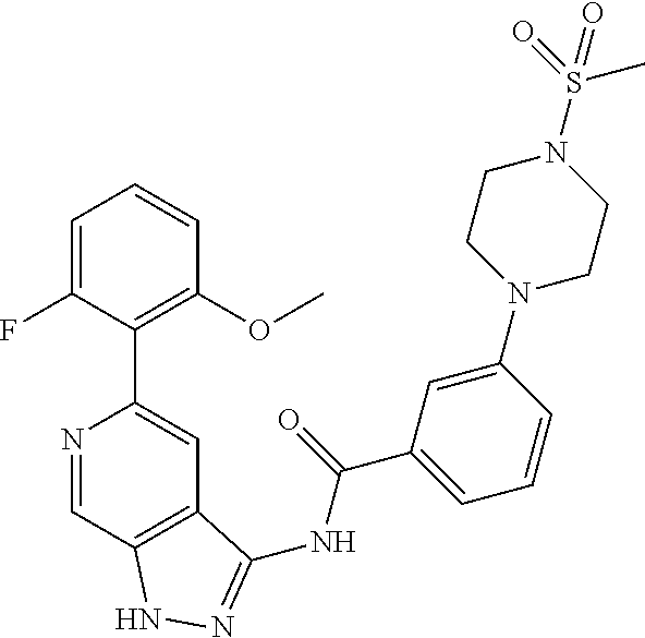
N1=CC2=C(C=C1C1=C(OC)C=CC=C1F)C(NC(C1=CC=CC(N3CCN(S(C)(=O)=O)CC3)=C1)=O)=NN2
